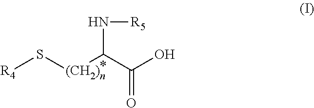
[R4]S[(CH2)n]C(C(O)=O)N[R5]
